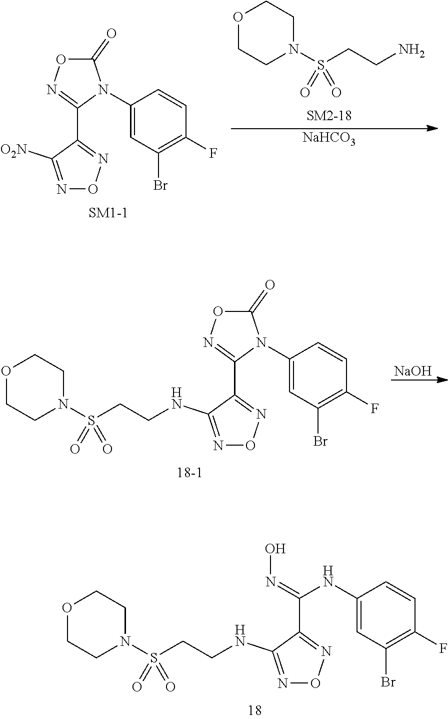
[NaHCO3].S(CCN)(=O)(=O)N1CCOCC1.C1(=O)ON=C(C2=NON=C2[O2N])N1C1=CC(Br)=C(F)C=C1.[NaOH].C1(=O)ON=C(C2=NON=C2NCCS(=O)(=O)N2CCOCC2)N1C1=CC(Br)=C(F)C=C1.C(C1=NON=C1NCCS(N1CCOCC1)(=O)=O)(=NO)NC1=CC(Br)=C(F)C=C1
